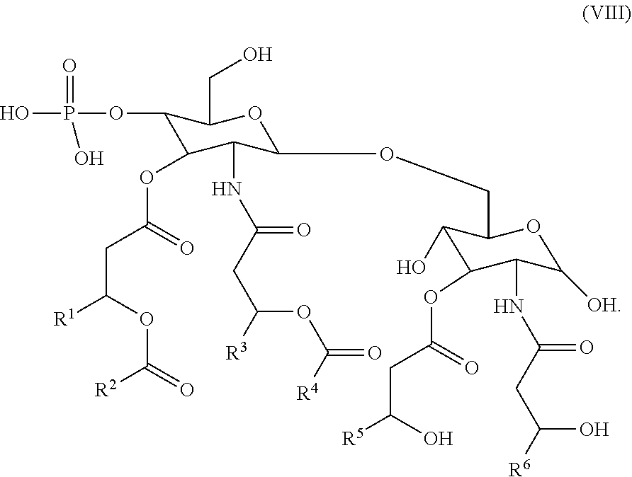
C1(OP(O)(=O)O)C(OC(CC([R1])OC(=O)[R2])=O)C(NC(CC([R3])OC(=O)[R4])=O)C(OCC2C(O)C(OC(=O)CC(O)[R5])C(NC(CC(O)[R6])=O)C([OH])O2)OC1CO
